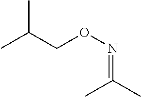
C(ON=C(C)C)C(C)C
